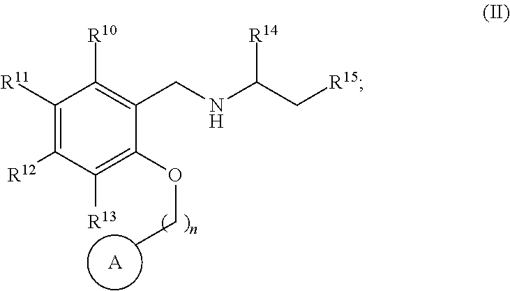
C1([R11])=C([R12])C([R13])=C(OCC)C(CNC(C[R15])[R14])=C1[R10].[A]
